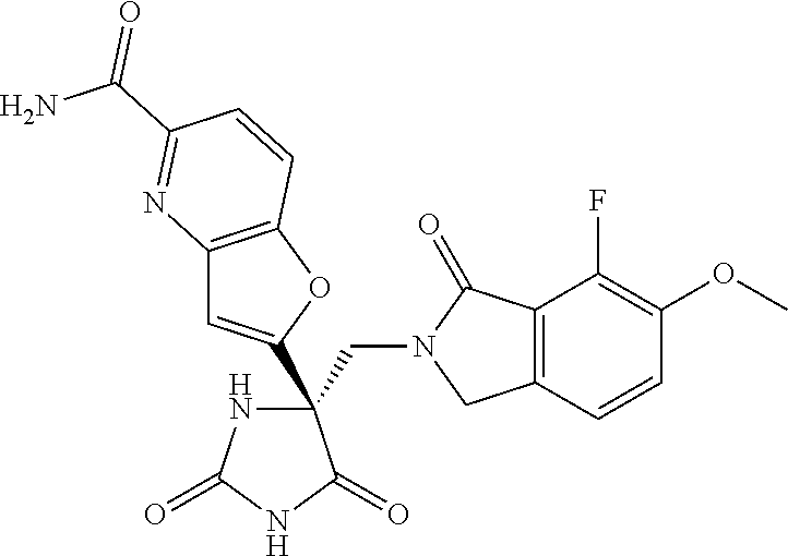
C(C1(C2=CC3=C(O2)C=CC(C(N)=O)=N3)NC(=O)NC1=O)N1CC2=C(C1=O)C(F)=C(OC)C=C2
